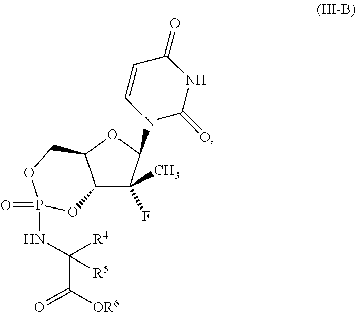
C12C(C)(F)C(N3C(=O)NC(=O)C=C3)OC1COP(=O)(NC(C([OR6])=O)([R4])[R5])O2
